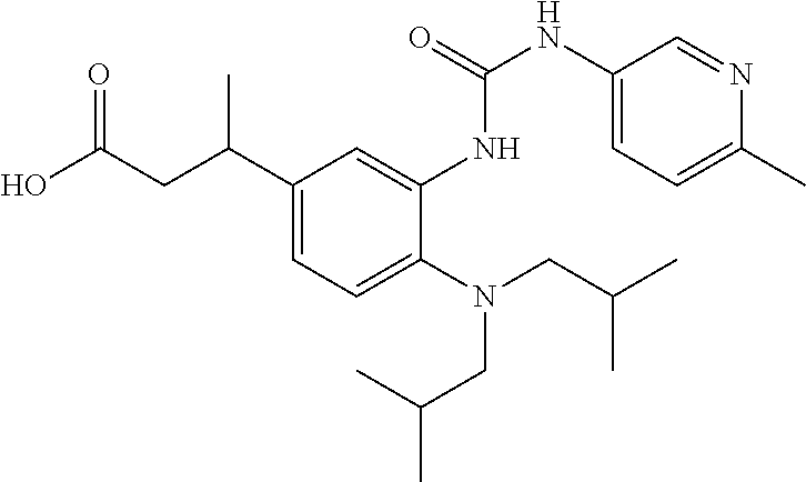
C1(C(CC(O)=O)C)=CC=C(N(CC(C)C)CC(C)C)C(NC(NC2=CC=C(C)N=C2)=O)=C1
